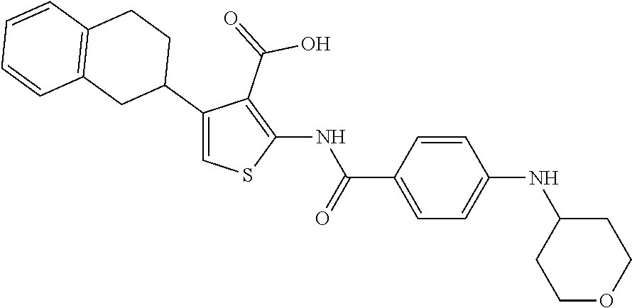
C1(C2CCC3=C(C2)C=CC=C3)=CSC(NC(C2=CC=C(NC3CCOCC3)C=C2)=O)=C1C(=O)O
